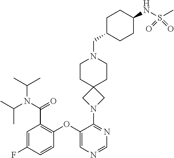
N1(CC2CCC(NS(C)(=O)=O)CC2)CCC2(CC1)CN(C1=NC=NC=C1OC1=C(C(N(C(C)C)C(C)C)=O)C=C(F)C=C1)C2
